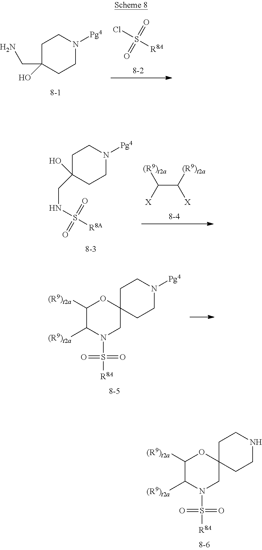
C1C(CN)(O)CCN([Pg4])C1.O=S(=O)([R8A])Cl.C1C(O)(CNS([R8A])(=O)=O)CCN([Pg4])C1.C(C([(R9)t2a])[X])([X])[(R9)t2a].C1([(R9)t2a])C([(R9)t2a])N(S(=O)(=O)[R8A])CC2(O1)CCN([Pg4])CC2.C1([(R9)t2a])C([(R9)t2a])N(S(=O)(=O)[R8A])CC2(O1)CCNCC2
